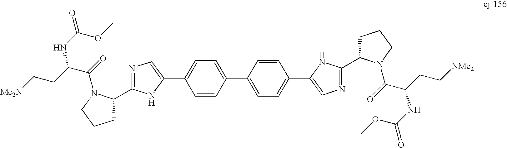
C1=CC(C2=CC=C(C3=CN=C(C4CCCN4C(C(CC[NMe2])NC(OC)=O)=O)N3)C=C2)=CC=C1C1=CN=C(C2CCCN2C(C(NC(OC)=O)CC[Me2N])=O)N1
